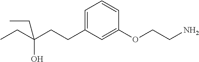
C1=C(CCC(CC)(O)CC)C=C(OCCN)C=C1
